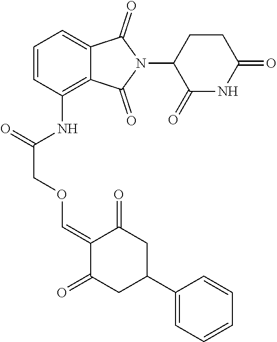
N(C1=C2C(=CC=C1)C(=O)N(C1C(=O)NC(=O)CC1)C2=O)C(COC=C1C(=O)CC(C2=CC=CC=C2)CC1=O)=O
